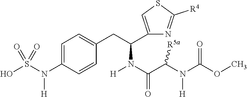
C1=C(N(S(O)(=O)=O)[H])C=CC(CC(N(C(=O)C(N(C(OC)=O)[H])[R5a])[H])C2=CSC([R4])=N2)=C1
